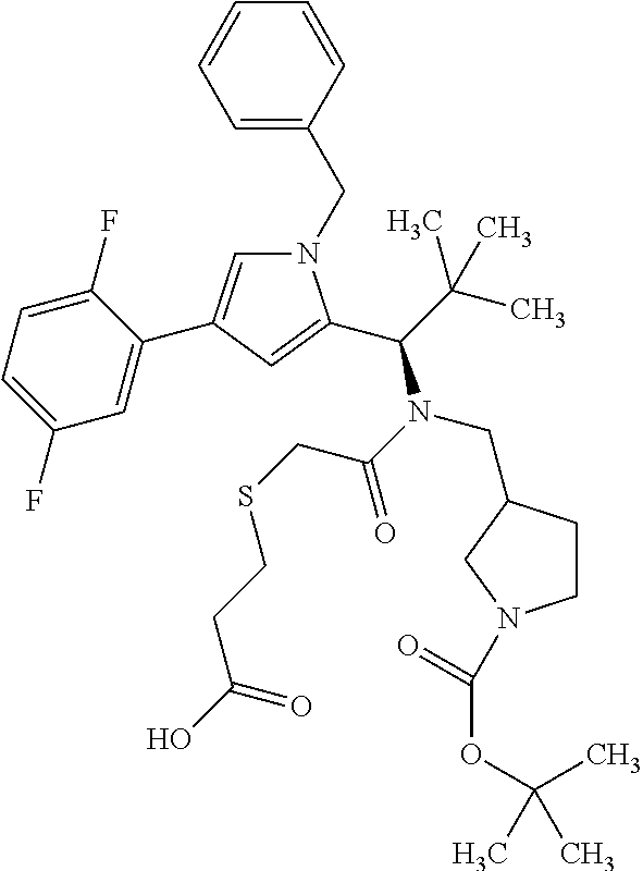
N1(CC2=CC=CC=C2)C=C(C2=CC(F)=CC=C2F)C=C1C(C(C)(C)C)N(C(=O)CSCCC(O)=O)CC1CCN(C(=O)OC(C)(C)C)C1
